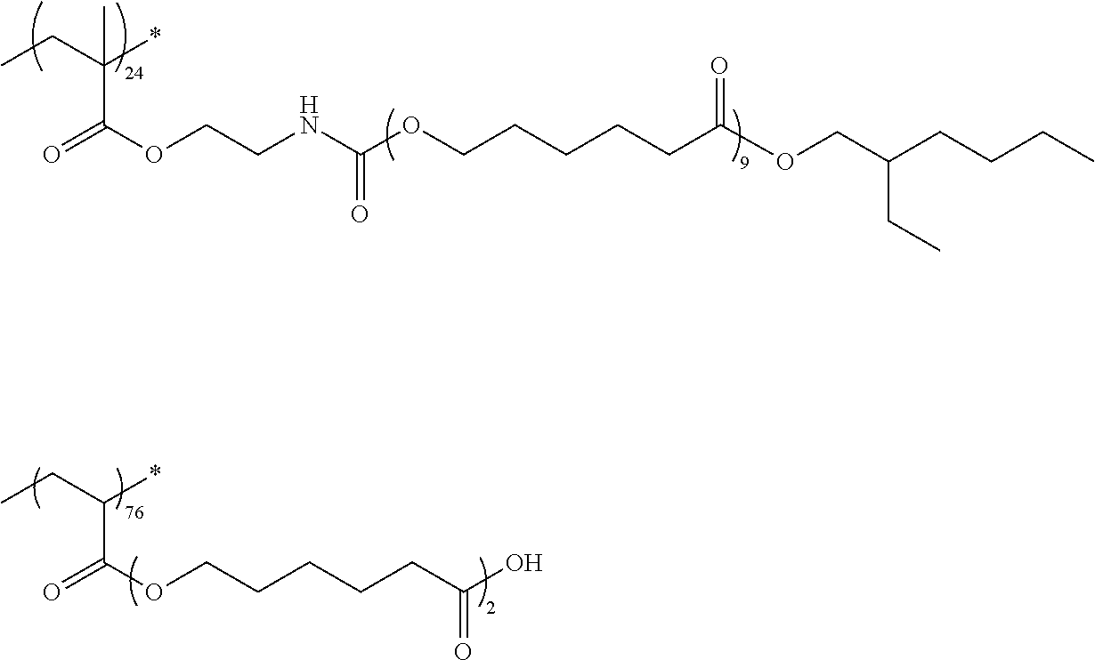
CCC(*)(C(OCCNC(OCCCCCC(OCC(CCCC)CC)=O)=O)=O)C.CCC(*)C(OCCCCCC(O)=O)=O
